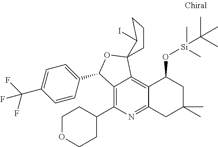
C12=C(C3CCOCC3)N=C3C(=C1C1(OC2C2=CC=C(C(F)(F)F)C=C2)CCCC1I)C(O[Si](C)(C(C)(C)C)C)CC(C)(C)C3
